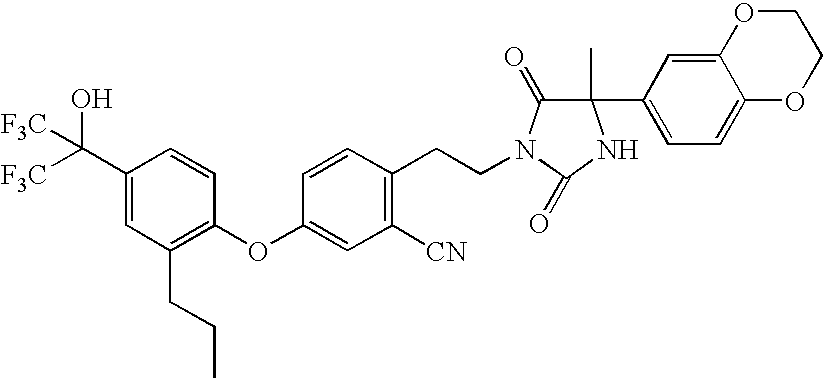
C1(C([F3C])(O)[F3C])=CC(CCC)=C(OC2=CC([CN])=C(CCN3C(=O)C(C4=CC=C5C(=C4)OCCO5)(C)NC3=O)C=C2)C=C1
